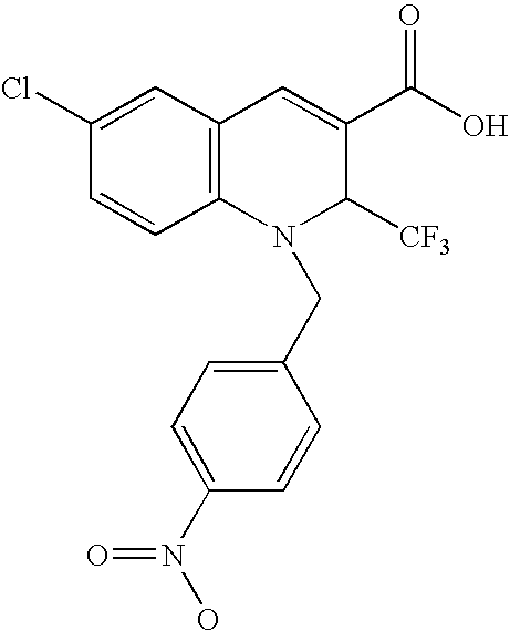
C1(Cl)=CC2=C(C=C1)N(CC1=CC=C(N(O)=O)C=C1)C([CF3])C(C(O)=O)=C2
